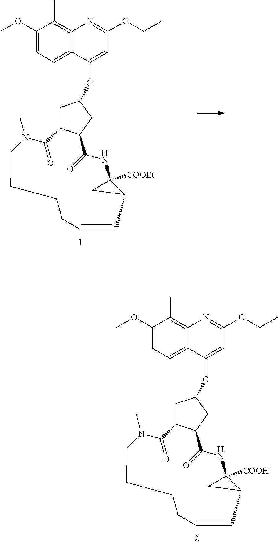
C1C2C(CC1OC1=CC(OCC)=NC3=C(C)C(OC)=CC=C13)C(=O)NC1([COOH])C(C=CCCCCN(C)C2=O)C1.C1C2C(CC1OC1=CC(OCC)=NC3=C(C)C(OC)=CC=C13)C(=O)NC1([COOEt])C(C=CCCCCN(C)C2=O)C1
